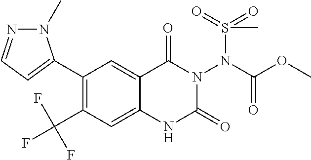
C1(C2=CC=NN2C)=C(C(F)(F)F)C=C2C(=C1)C(=O)N(N(S(=O)(=O)C)C(=O)OC)C(=O)N2
